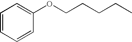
C1=CC=CC(OCCCCC)=C1
